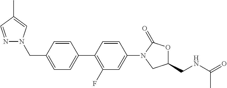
C1=C(CN2N=CC(C)=C2)C=CC(C2=C(F)C=C(N3CC(CNC(=O)C)OC3=O)C=C2)=C1
